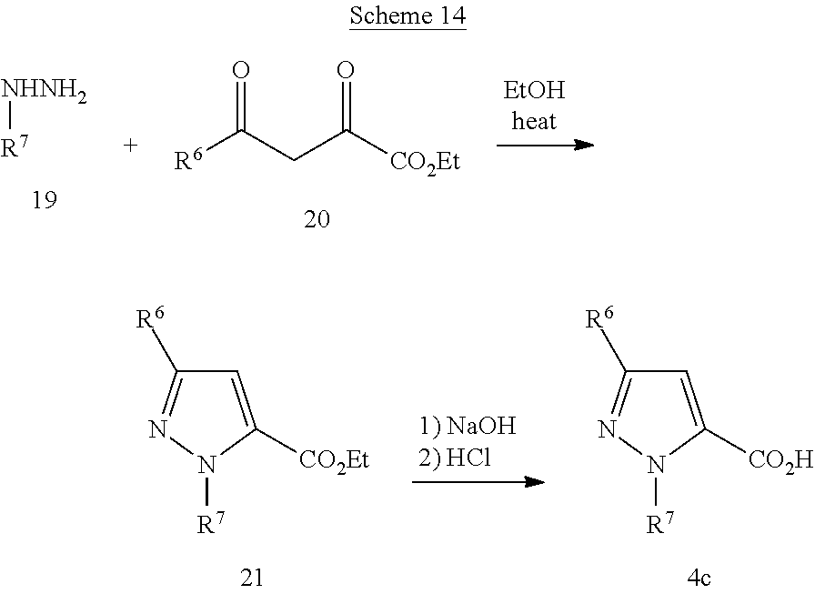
[NHNH2][R7].[R6]C(CC([CO2Et])=O)=O.C1=C([CO2H])N([R7])N=C1[R6].C1=C([CO2Et])N([R7])N=C1[R6]
